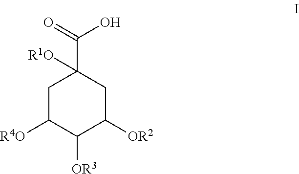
C1C([R4O])C([OR3])C([OR2])CC1(C(=O)O)[R1O]
